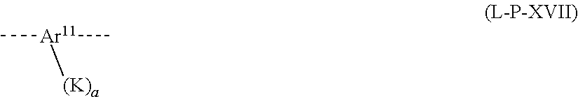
C[Ar11](C)[(K)a]
